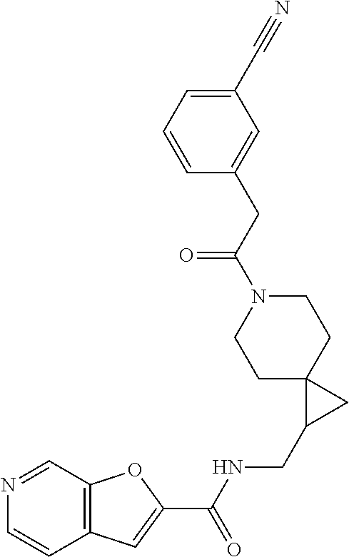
C1C2(CCN(C(CC3=CC(C#N)=CC=C3)=O)C1)C(CNC(C1=CC3=C(O1)C=NC=C3)=O)C2
